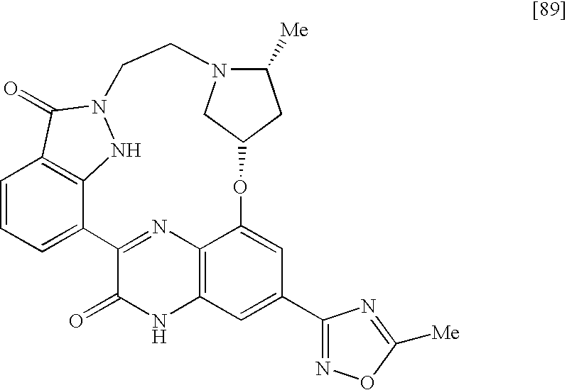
C1=CC=C2C3=C1C(=O)N(N3)CCN1C([Me])CC(OC3=CC(C4=NOC([Me])=N4)=CC4=C3N=C2C(=O)N4)C1
